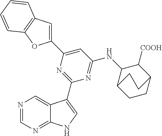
N1=CN=C2C(=C1)C(C1=NC(C3=CC4=C(O3)C=CC=C4)=CC(NC3C4CCC(C3[COOH])CC4)=N1)=CN2
